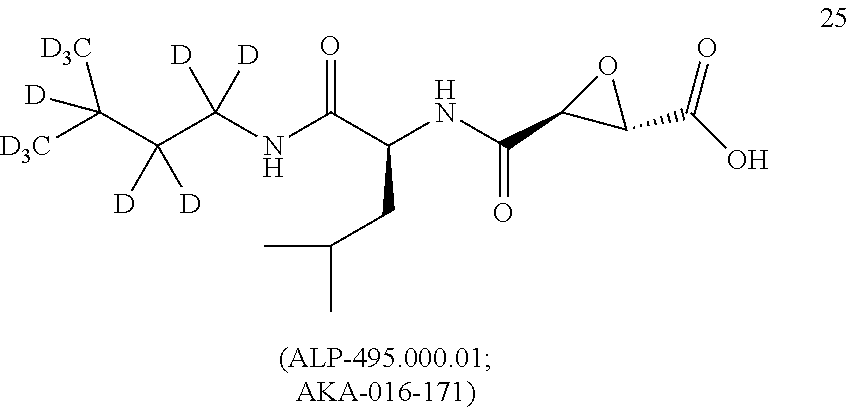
[D3C]C(C(C(NC(C(NC(C1C(C(O)=O)O1)=O)CC(C)C)=O)([D])[D])([D])[D])([D3C])[D]
